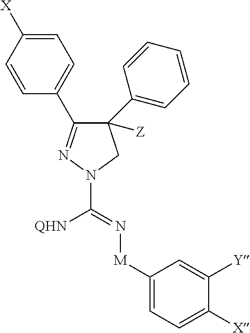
C1=C([X])C=CC(C2=NN(C(=N[M]C3=CC=C([X])C([Y])=C3)[QHN])CC2([Z])C2=CC=CC=C2)=C1
